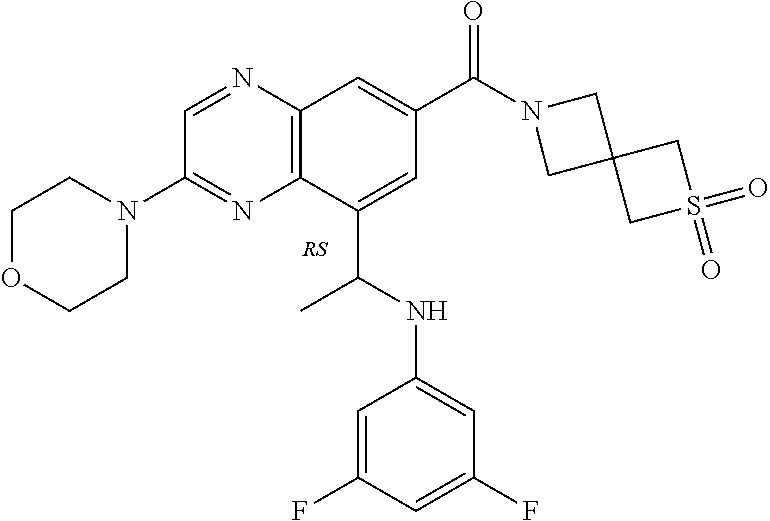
C1=NC2=C(N=C1N1CCOCC1)C(C(NC1=CC(F)=CC(F)=C1)C)=CC(C(N1CC3(C1)CS(=O)(=O)C3)=O)=C2
